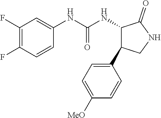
C1(F)=C(F)C=CC(NC(NC2C(=O)NCC2C2=CC=C([MeO])C=C2)=O)=C1
